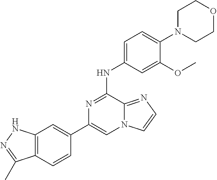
C1(C2=CC3=C(C=C2)C(C)=NN3)=CN2C(=NC=C2)C(NC2=CC=C(N3CCOCC3)C(OC)=C2)=N1
